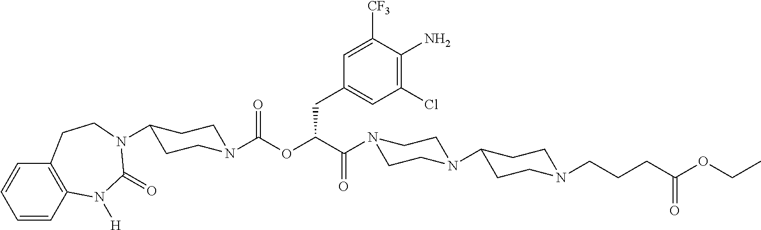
C1=CC2=C(C=C1)CCN(C1CCN(C(OC(C(=O)N3CCN(C4CCN(CCCC(OCC)=O)CC4)CC3)CC3=CC(Cl)=C(N)C([CF3])=C3)=O)CC1)C(=O)N2[H]
